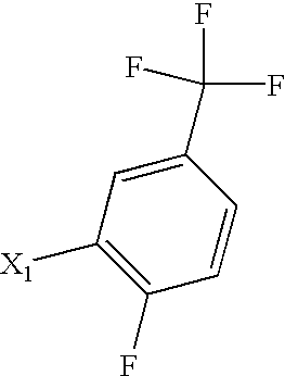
C1(F)=C([X1])C=C(C(F)(F)F)C=C1
